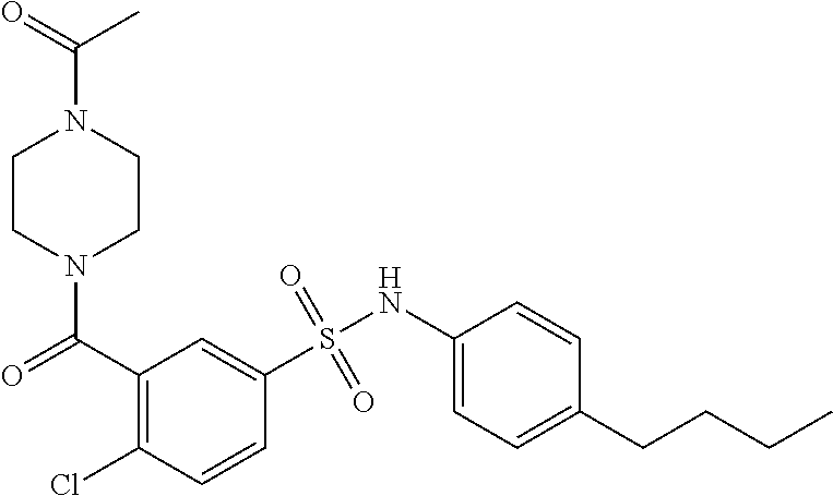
N1(C(C2=C(Cl)C=CC(S(NC3=CC=C(CCCC)C=C3)(=O)=O)=C2)=O)CCN(C(=O)C)CC1
